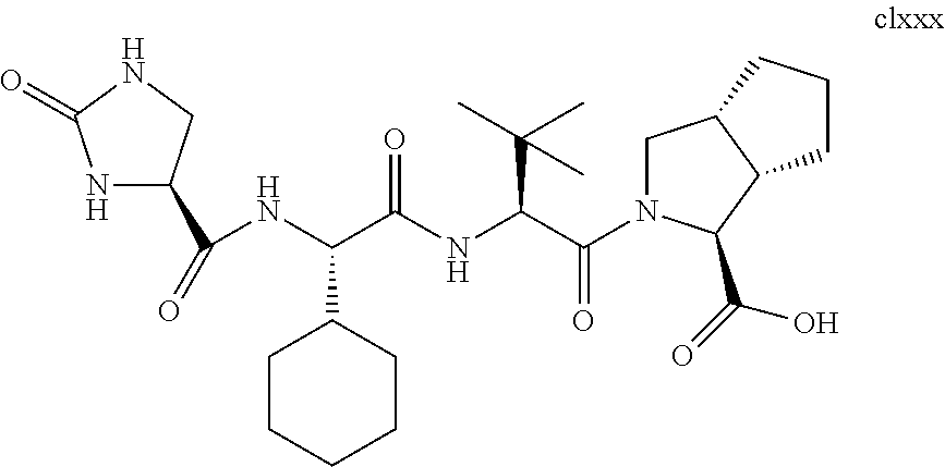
N1C(C(=O)NC(C(NC(C(=O)N2CC3C(C2C(=O)O)CCC3)C(C)(C)C)=O)C2CCCCC2)CNC1=O
